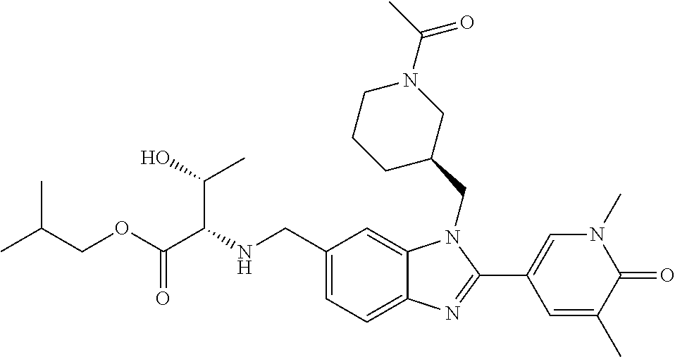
N(CC1=CC=C2C(=C1)N(CC1CN(C(C)=O)CCC1)C(C1=CN(C)C(=O)C(C)=C1)=N2)C(C(OCC(C)C)=O)C(O)C
